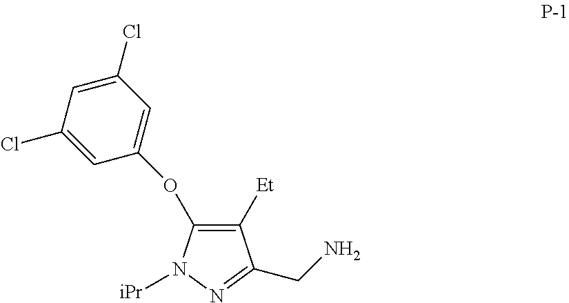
C1([Et])=C(OC2=CC(Cl)=CC(Cl)=C2)N([iPr])N=C1CN
